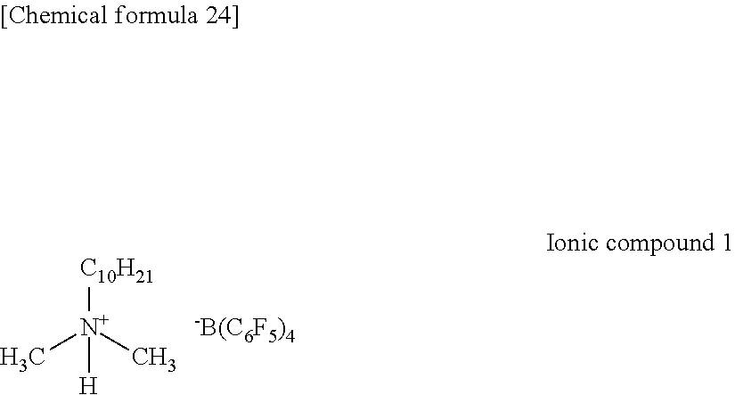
[C10H21][N+](C)(C)[H].[-B(C6F5)4]
